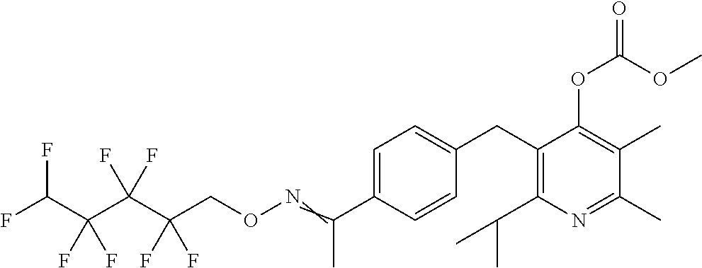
C1(CC2=C(C(C)C)N=C(C)C(C)=C2OC(OC)=O)=CC=C(C(=NOCC(C(C(C(F)F)(F)F)(F)F)(F)F)C)C=C1
